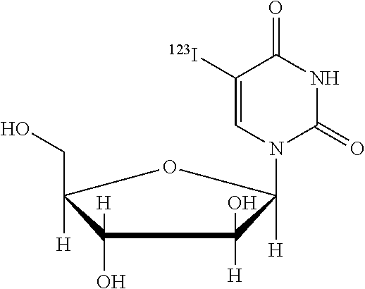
C1([123I])=CN(C2([H])C([H])(O)C(O)([H])C([H])(CO)O2)C(=O)NC1=O
